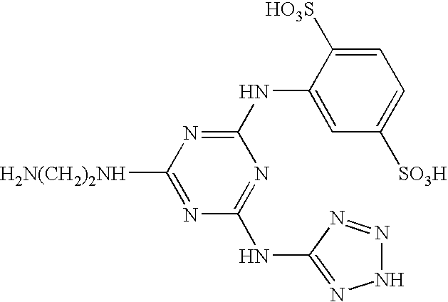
N(C1=NC([H2N(CH2)2NH])=NC(NC2=NNN=N2)=N1)C1=CC([SO3H])=CC=C1[HO3S]
